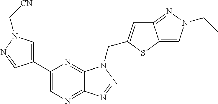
C1=C(C2=CN=C3C(=N2)N(CC2=CC4=NN(CC)C=C4S2)N=N3)C=NN1C[CN]
